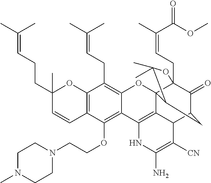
C12=C(C=CC(CCC=C(C)C)(C)O1)C(OCCN1CCN(C)CC1)=C1C(=C2CC=C(C)C)OC23C4(CC=C(C)C(OC)=O)C(=O)C(CC2C(C)(C)O4)C2C3=C1NC(N)=C2[CN]
